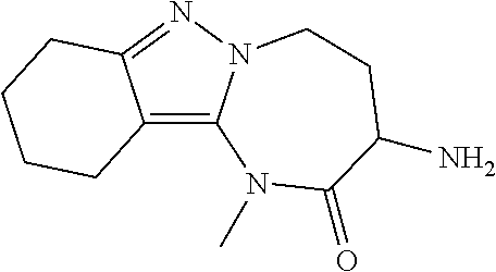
C12=C3N(N=C1CCCC2)CCC(N)C(=O)N3C
